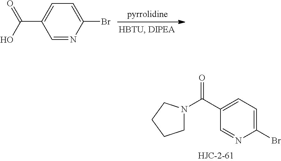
C1N(C(C2=CC=C(Br)N=C2)=O)CCC1.C1=NC(Br)=CC=C1C(=O)O
